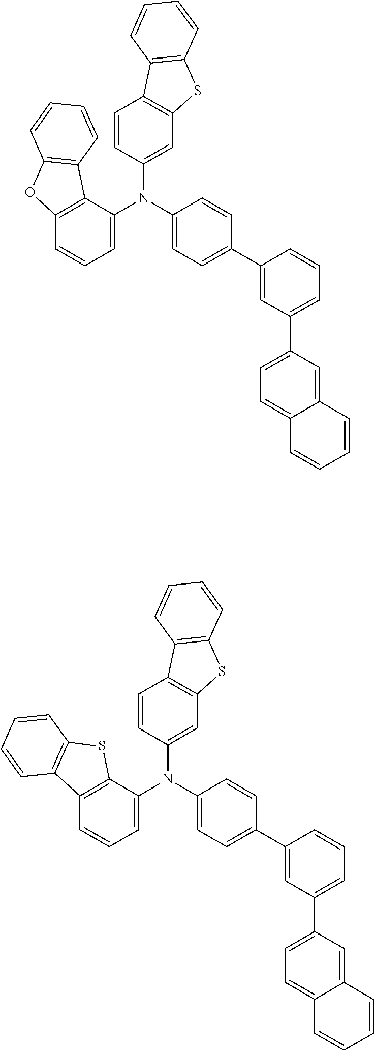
C1(N(C2=CC=C(C3=CC(C4=CC=C5C(=C4)C=CC=C5)=CC=C3)C=C2)C2=CC3=C(C=C2)C2=C(S3)C=CC=C2)=CC=CC2=C1SC1=C2C=CC=C1.C1(N(C2=CC=C(C3=CC(C4=CC=C5C(=C4)C=CC=C5)=CC=C3)C=C2)C2=CC3=C(C=C2)C2=C(S3)C=CC=C2)=CC=CC2=C1C1=C(O2)C=CC=C1
